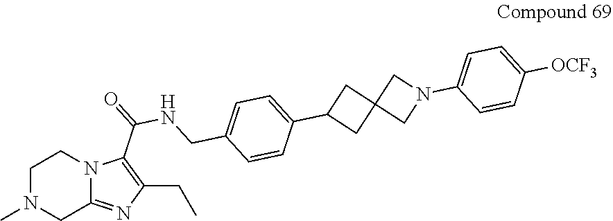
C1N(C)CC2=NC(CC)=C(C(=O)NCC3=CC=C(C4CC5(C4)CN(C4=CC=C([OCF3])C=C4)C5)C=C3)N2C1
